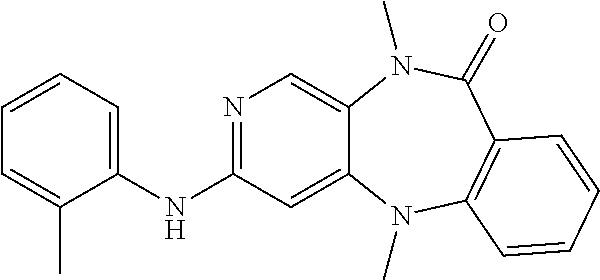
N1=C(NC2=CC=CC=C2C)C=C2C(=C1)N(C)C(=O)C1=C(N2C)C=CC=C1
